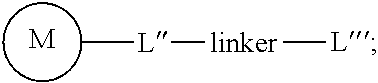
[L](C)[linker][L].[M]
